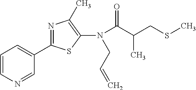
C1=NC=CC=C1C1=NC(C)=C(N(CC=C)C(C(CSC)C)=O)S1
